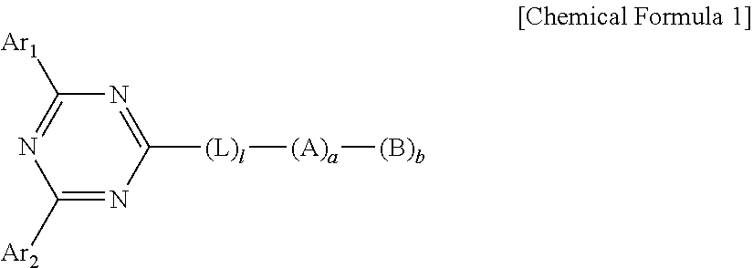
C1([Ar2])=NC([(L)l][(A)a][(B)b])=NC([Ar1])=N1
